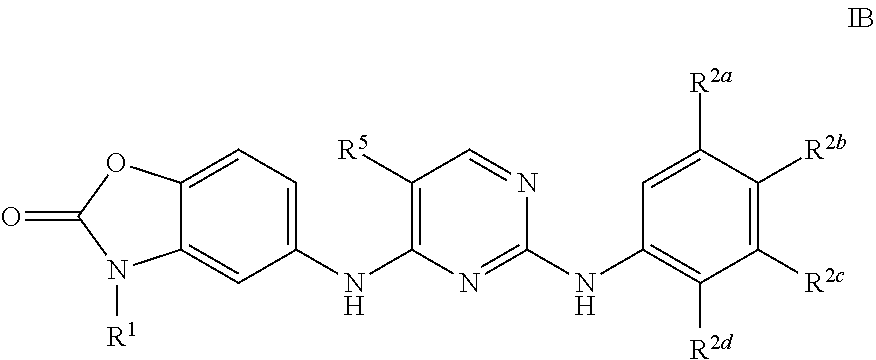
C12=CC(NC3=C([R5])C=NC(NC4=C([R2d])C([R2c])=C([R2b])C([R2a])=C4)=N3)=CC=C1OC(=O)N2[R1]
